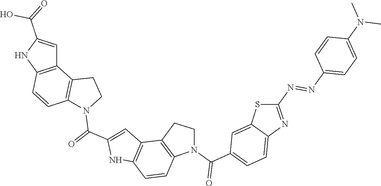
C12=C(NC(C(O)=O)=C1)C=CC1=C2CCN1C(=O)C1=CC2=C(N1)C=CC1=C2CCN1C(C1=CC=C2C(=C1)SC(N=NC1=CC=C(N(C)C)C=C1)=N2)=O
